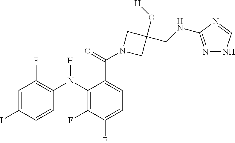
C1=C(I)C=CC(N(C2=C(F)C(F)=CC=C2C(N2CC(O[H])(CNC3=NNC=N3)C2)=O)[H])=C1F
